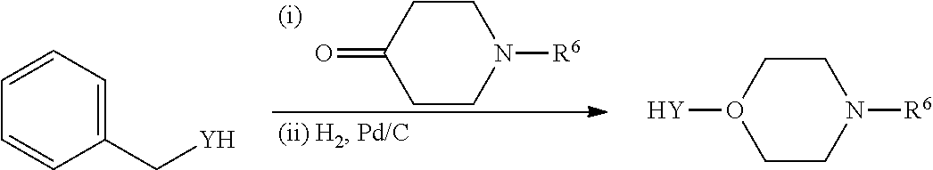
C1CN([R6])CCC1=O.C1(C[Y])=CC=CC=C1.C1CN([R6])CCO1[Y]
